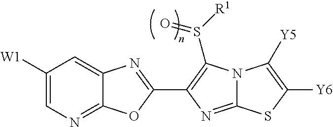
C12=NC=C([W1])C=C1N=C(C1=C(S([R1])=O)N3C(=N1)SC([Y6])=C3[Y5])O2
